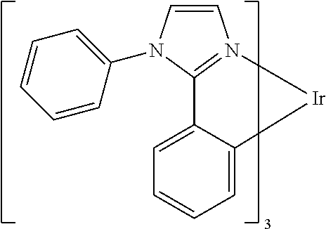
C1=CN2=C(C3=CC=CC=C3[Ir]2)N1C1=CC=CC=C1
